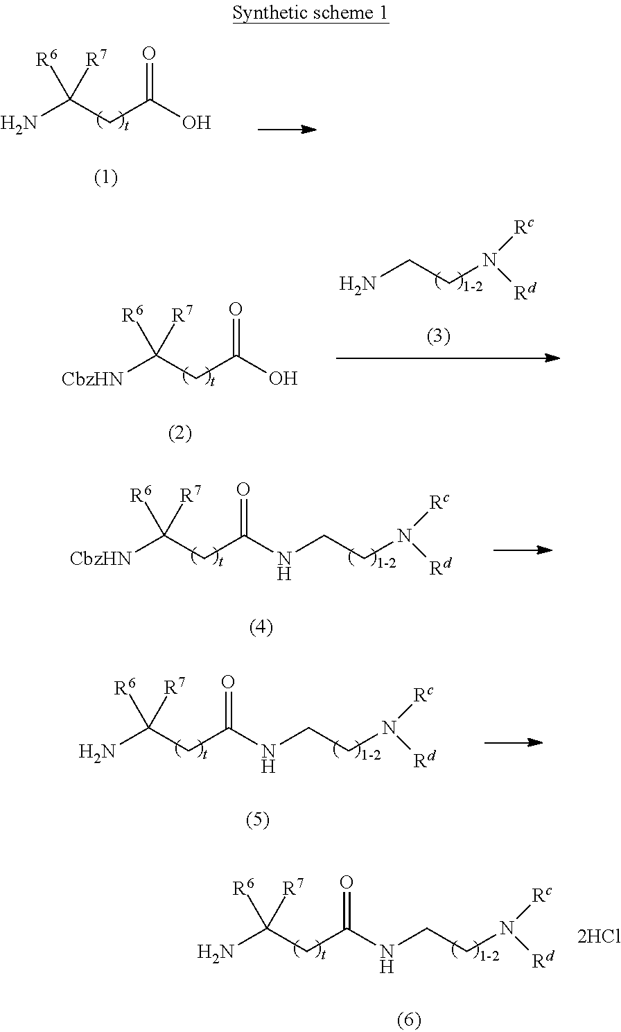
NC(CC(O)=O)([R6])[R7].[CbzHN]C(CC(O)=O)([R6])[R7].NCCN([Rc])[Rd].[CbzHN]C(CC(=O)NCCN([Rc])[Rd])([R6])[R7].NC(CC(=O)NCCN([Rc])[Rd])([R6])[R7].NC(CC(=O)NCCN([Rc])[Rd])([R6])[R7]
